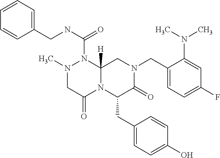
C1=CC=C(CNC(=O)N2N(C)CC(=O)N3C2([H])CN(CC2=CC=C(F)C=C2N(C)C)C(=O)C3CC2=CC=C(O)C=C2)C=C1
